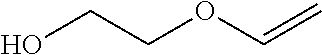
OCCOC=C
